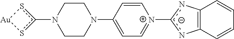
N1(c2s[Au]s2)CCN(C2=CC=[N+](c3nC4=C(n3)C=CC=C4)C=C2)CC1
